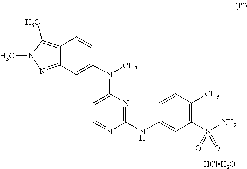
C1(NC2=CC(S(N)(=O)=O)=C(C)C=C2)=NC(N(C2=CC3=NN(C)C(C)=C3C=C2)C)=CC=N1.[HClH2O]
